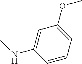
C1=CC=C(OC)C=C1NC
